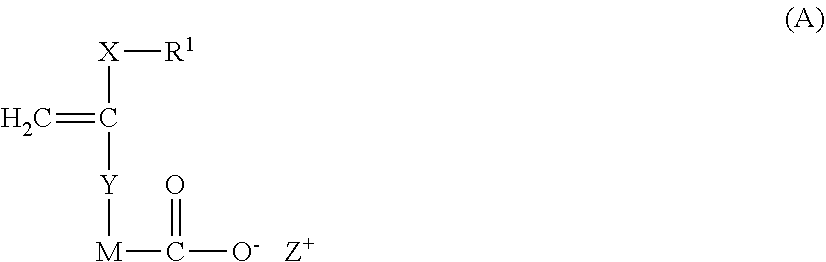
C=C([X][R1])[Y][M]C(=O)[O-].[Z+]
